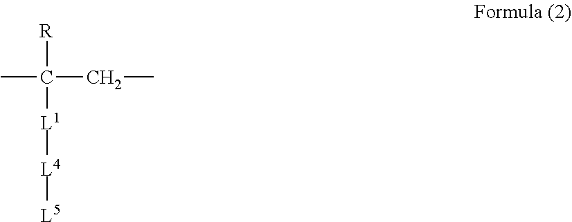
[R]C(C)(CC)[L1][L4][L5]
